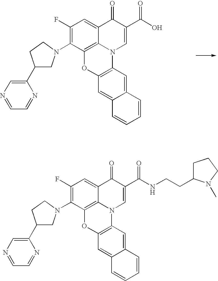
C1(F)=C(N2CC(C3=CN=CC=N3)CC2)C2=C3C(=C1)C(=O)C(C(O)=O)=CN3C1=C(O2)C=C2C(=C1)C=CC=C2.C1(F)=C(N2CC(C3=CN=CC=N3)CC2)C2=C3C(=C1)C(=O)C(C(NCCC1CCCN1C)=O)=CN3C1=C(O2)C=C2C(=C1)C=CC=C2
